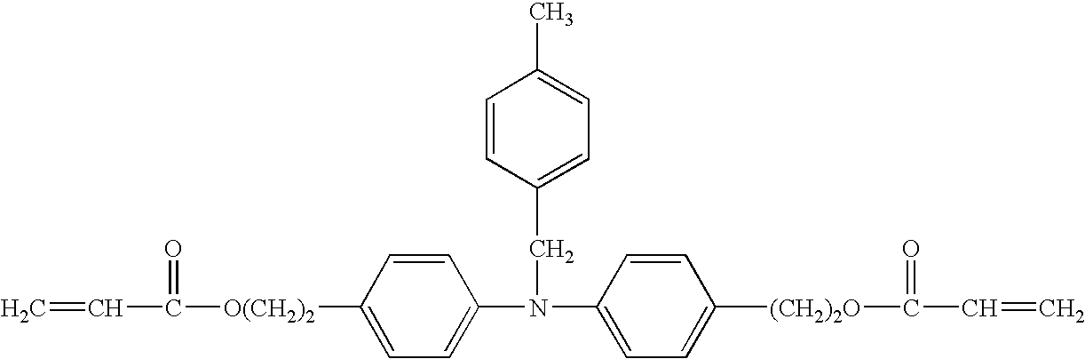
[O(CH2)2](C1=CC=C(N(C2=CC=C([(CH2)2O]C(C=C)=O)C=C2)CC2=CC=C(C)C=C2)C=C1)C(=O)C=C
